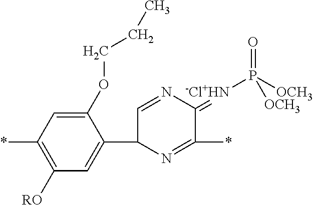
C1(OCCC)=CC(*)=C([RO])C=C1C1C=NC(=[-Cl+HN]P(=O)([OCH3])[OCH3])C(*)=N1
